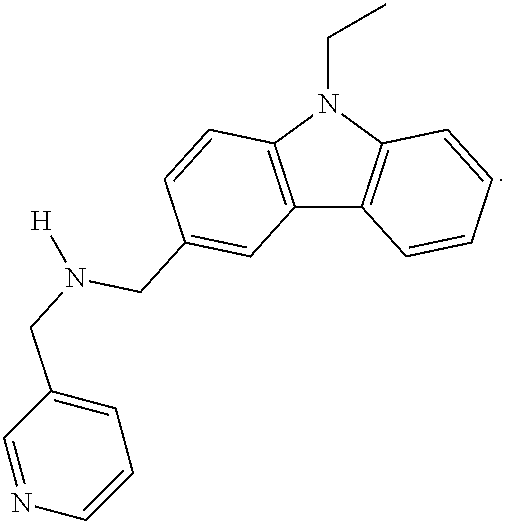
C12=C(N(CC)C3=C1C=CC=C3)C=CC(CN(CC1=CC=CN=C1)[H])=C2
